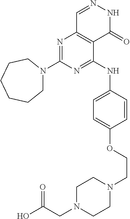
N1=C(N2CCCCCC2)N=C(NC2=CC=C(OCCN3CCN(CC(O)=O)CC3)C=C2)C2=C1C=NNC2=O
